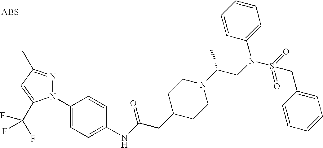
N1(C2=CC=C(NC(CC3CCN(C(C)CN(C4=CC=CC=C4)S(=O)(=O)CC4=CC=CC=C4)CC3)=O)C=C2)N=C(C)C=C1C(F)(F)F
